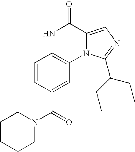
C1=CC(C(=O)N2CCCCC2)=CC2=C1NC(=O)C1=CN=C(C(CC)CC)N21
